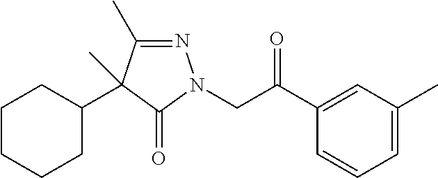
N1=C(C)C(C2CCCCC2)(C)C(=O)N1CC(C1=CC(C)=CC=C1)=O
